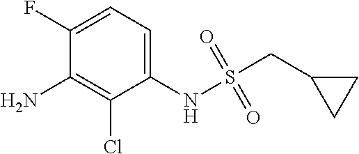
C1(F)=CC=C(NS(CC2CC2)(=O)=O)C(Cl)=C1N
